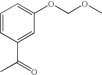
C1=CC(C(C)=O)=CC(OCOC)=C1
